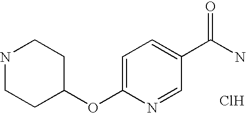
N1CCC(OC2=CC=C(C(N)=O)C=N2)CC1.Cl
